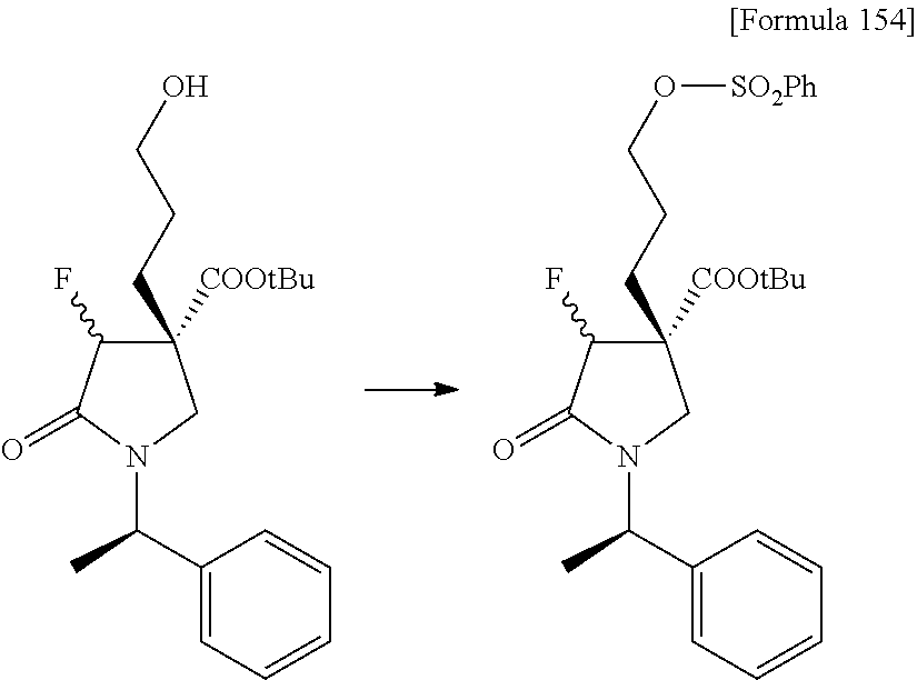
C1([COOtBu])(CCCO)C(F)C(=O)N(C(C2=CC=CC=C2)C)C1.C1([COOtBu])(CCCO[SO2Ph])C(F)C(=O)N(C(C2=CC=CC=C2)C)C1
